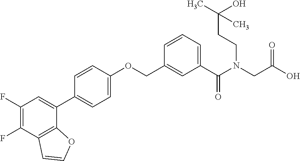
C1(F)=C(F)C2=C(C(C3=CC=C(OCC4=CC(C(N(CC(O)=O)CCC(O)(C)C)=O)=CC=C4)C=C3)=C1)OC=C2
